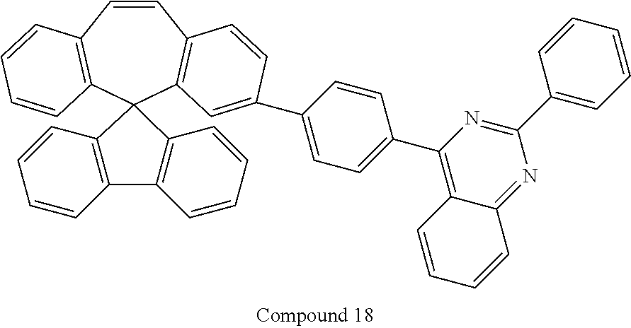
C1=CC2=C(C=C(C3=CC=C(C4=C5C(=NC(C6=CC=CC=C6)=N4)C=CC=C5)C=C3)C=C2)C2(C3=C1C=CC=C3)C1=C(C3=C2C=CC=C3)C=CC=C1
